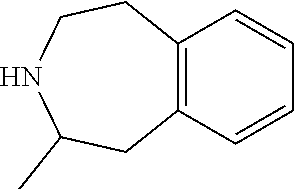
C1=CC=CC2=C1CCNC(C)C2
